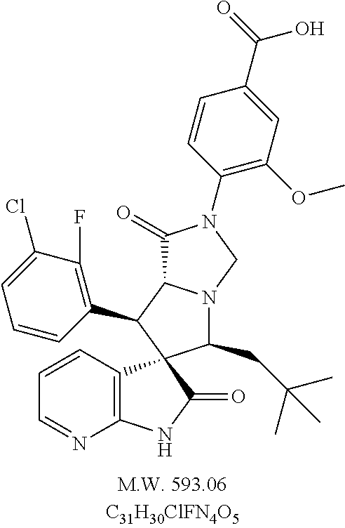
C12=C(C=CC=N1)C1(C(=O)N2)C(CC(C)(C)C)N2C(C1C1=C(F)C(Cl)=CC=C1)C(=O)N(C1=C(OC)C=C(C(=O)O)C=C1)C2
